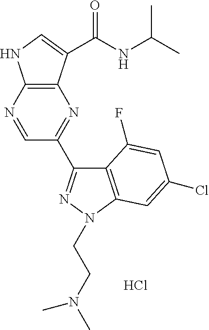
N1=CC(C2=NN(CCN(C)C)C3=C2C(F)=CC(Cl)=C3)=NC2=C1NC=C2C(NC(C)C)=O.Cl
